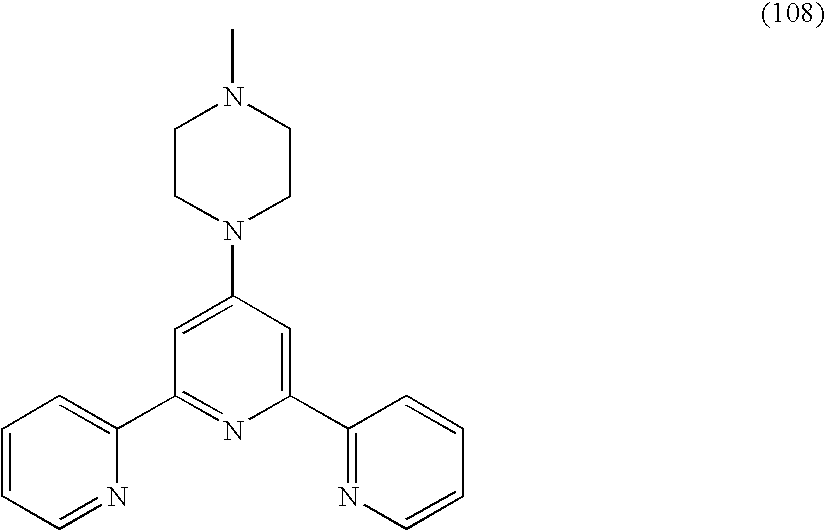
C1=C(N2CCN(C)CC2)C=C(C2=NC=CC=C2)N=C1C1=CC=CC=N1
